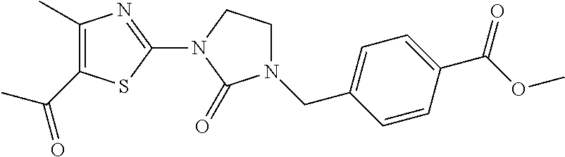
C1(C)=C(C(C)=O)SC(N2C(=O)N(CC3=CC=C(C(OC)=O)C=C3)CC2)=N1
